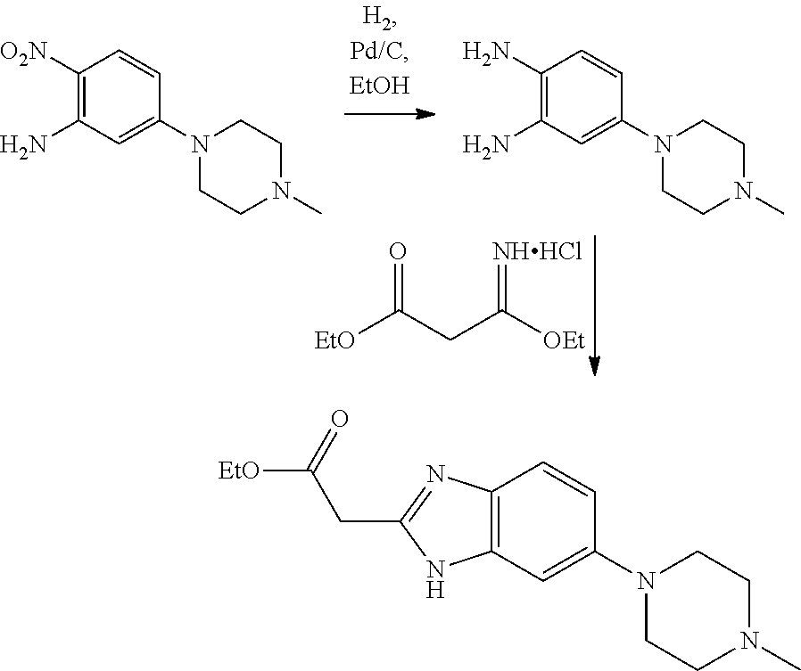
C1([O2N])=C(N)C=C(N2CCN(C)CC2)C=C1.C1(N)=C(N)C=C(N2CCN(C)CC2)C=C1.[EtO]C(CC([OEt])=[NHHCl])=O.[EtO]C(=O)CC1=NC2=C(N1)C=C(N1CCN(C)CC1)C=C2
